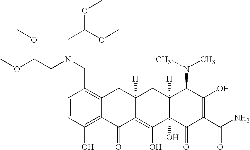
C1=CC(CN(CC(OC)OC)CC(OC)OC)=C2C(=C1O)C(=O)C1=C(O)C3(O)C([H])(CC1([H])C2)C(N(C)C)C(O)=C(C(N)=O)C3=O
